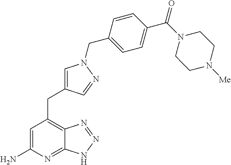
C1=C(N)N=C2C(=C1CC1=CN(CC3=CC=C(C(N4CCN([Me])CC4)=O)C=C3)N=C1)N=NN2
